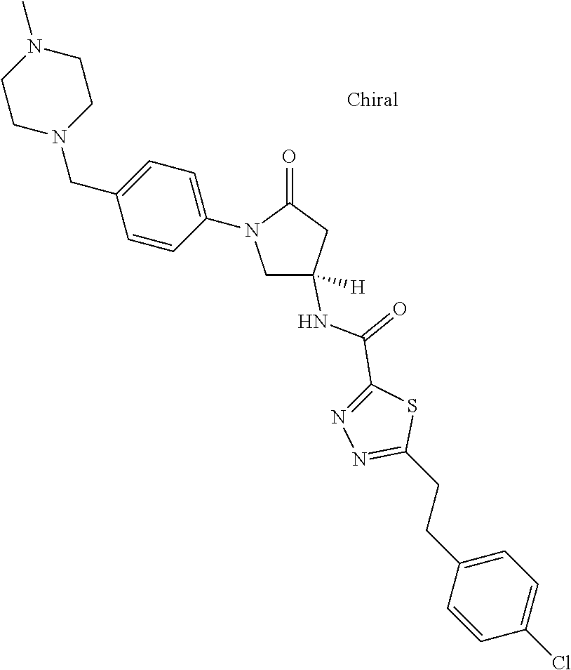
C1(Cl)=CC=C(CCC2=NN=C(C(=O)NC3([H])CN(C4=CC=C(CN5CCN(C)CC5)C=C4)C(=O)C3)S2)C=C1
